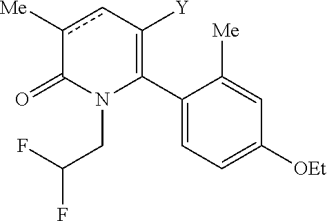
C1(C2=C([Y])cc([Me])C(=O)N2CC(F)F)=CC=C([OEt])C=C1[Me]
